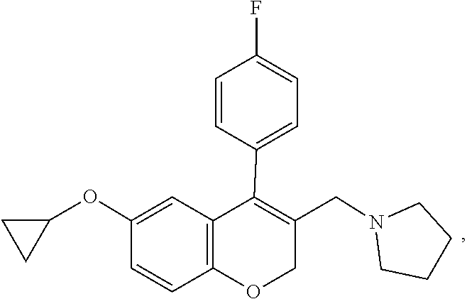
C1CN(CC2=C(C3=CC=C(F)C=C3)C3=C(OC2)C=CC(OC2CC2)=C3)CC1
